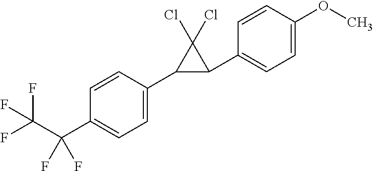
C1=CC(C2C(C3=CC=C(OC)C=C3)C2(Cl)Cl)=CC=C1C(C(F)(F)F)(F)F
